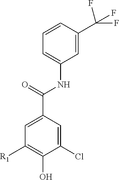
C1=C(C(=O)NC2=CC=CC(C(F)(F)F)=C2)C=C(Cl)C(O)=C1[R1]
